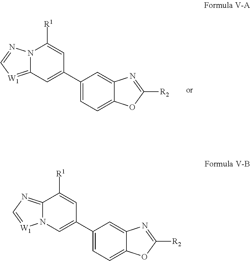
C1(C2=CC3=[W1]C=NN3C([R1])=C2)=CC=C2C(=C1)N=C([R2])O2.C1(C2=CN3C(=NC=[W1]3)C([R1])=C2)=CC=C2C(=C1)N=C([R2])O2
